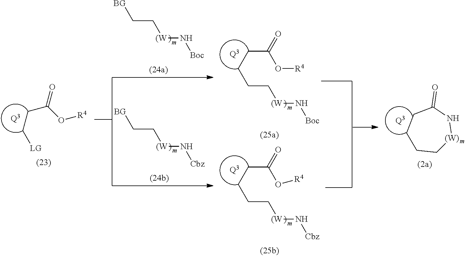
C(C(O[R4])=O)C[LG].[Q3].C(C[(W]N[Cbz])[BG].C(C[(W]N[Boc])[BG].C(C[(W]N[Boc])CCC(=O)O[R4].[Q3].C(C[(W]N[Cbz])CCC(=O)O[R4].[Q3].C1CCC[(W)]NC1=O.[Q3]
